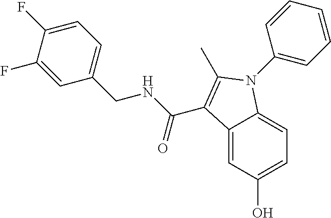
C12=CC(O)=CC=C1N(C1=CC=CC=C1)C(C)=C2C(NCC1=CC=C(F)C(F)=C1)=O
